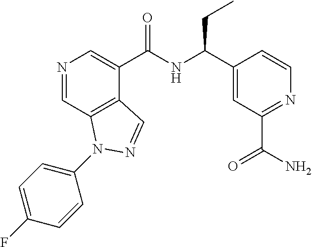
N1=CC2=C(C(C(NC(C3=CC(C(=O)N)=NC=C3)CC)=O)=C1)C=NN2C1=CC=C(F)C=C1
